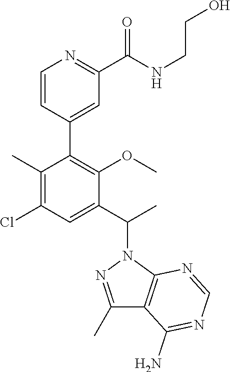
C1=CC(C2=C(OC)C(C(C)N3N=C(C)C4=C3N=CN=C4N)=CC(Cl)=C2C)=CC(C(NCCO)=O)=N1
